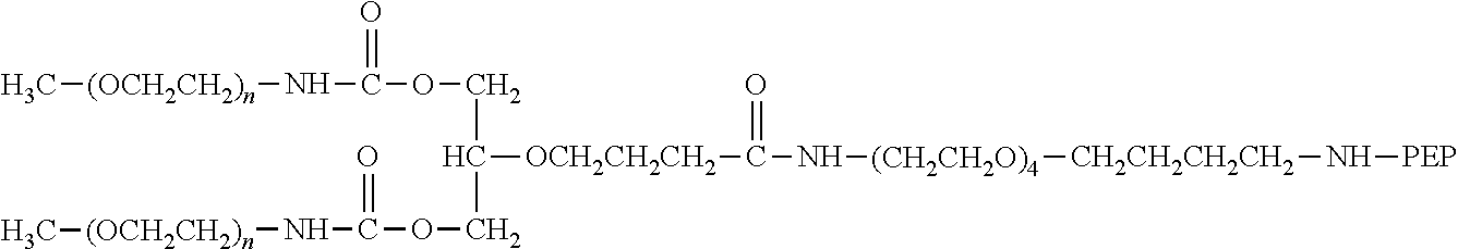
C[(OCH2CH2)n]NC(OCC([OCH2CH2CH2]C(N[(CH2CH2O)4][CH2CH2CH2CH2]N[PEP])=O)COC(N[(OCH2CH2)n]C)=O)=O
